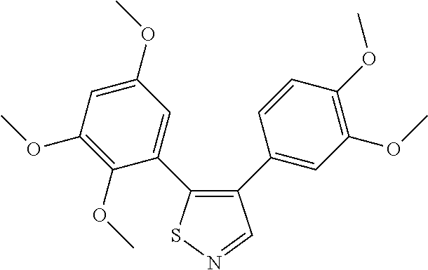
C1(OC)=C(OC)C(C2=C(C3=CC(OC)=C(OC)C=C3)C=NS2)=CC(OC)=C1
